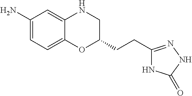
C1(N)=CC=C2C(=C1)NCC(CCC1=NNC(=O)N1)O2
